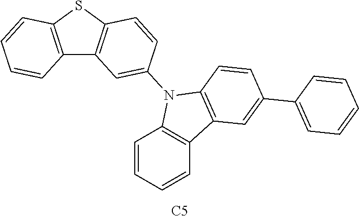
C12=C(SC3=C1C=C(N1C4=C(C=CC=C4)C4=C1C=CC(C1=CC=CC=C1)=C4)C=C3)C=CC=C2.[C5]
